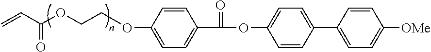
C=CC(OCCOC1=CC=C(C(OC2=CC=C(C3=CC=C([OMe])C=C3)C=C2)=O)C=C1)=O
